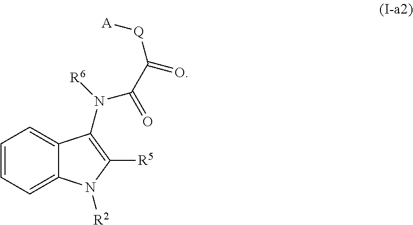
C1=CC=C2C(=C1)C(N(C(C(=O)[Q][A])=O)[R6])=C([R5])N2[R2]
